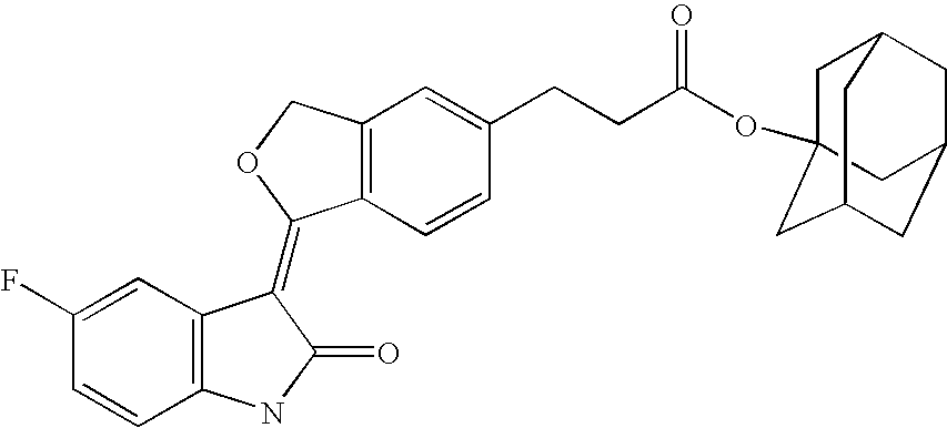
C12=C(C=CC(CCC(OC34CC5CC(CC(C3)C5)C4)=O)=C1)C(=C1C3=C(C=CC(F)=C3)NC1=O)OC2
